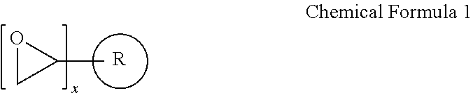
[R].CC1OC1
